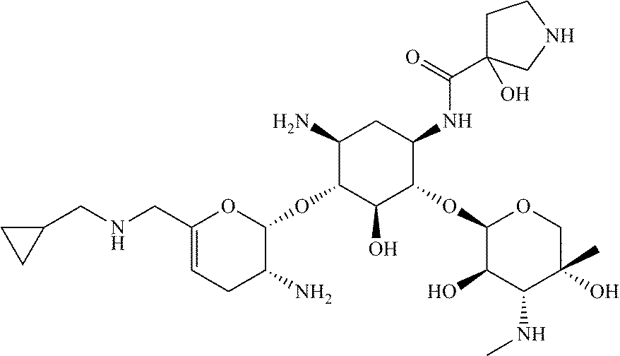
C1(CNCC2CC2)=CCC(N)C(OC2C(N)CC(NC(=O)C3(O)CCNC3)C(OC3C(O)C(NC)C(C)(O)CO3)C2O)O1
